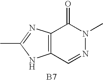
C12=C(N=C(C)N1)C(=O)N(C)N=C2.[B7]
